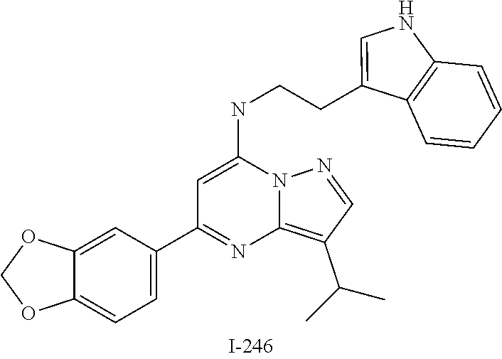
C12=C(C(C)C)C=NN1C(NCCC1=CNC3=C1C=CC=C3)=CC(C1=CC=C3OCOC3=C1)=N2
